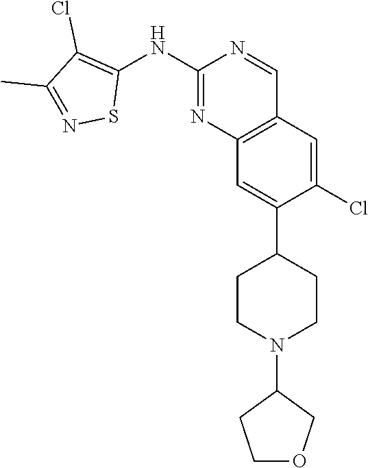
C12=C(C=C(Cl)C(C3CCN(C4CCOC4)CC3)=C1)C=NC(NC1=C(Cl)C(C)=NS1)=N2
